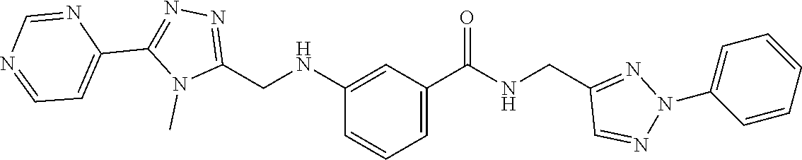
C1(NCC2=NN=C(C3=CC=NC=N3)N2C)=CC(C(NCC2=NN(C3=CC=CC=C3)N=C2)=O)=CC=C1
